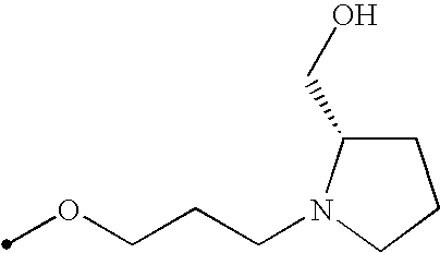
O(CCCN1C(CO)CCC1)C
